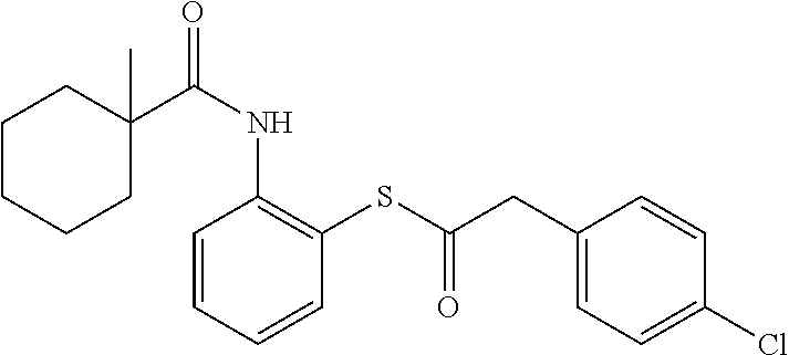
C1C(C(NC2=C(SC(CC3=CC=C(Cl)C=C3)=O)C=CC=C2)=O)(C)CCCC1
